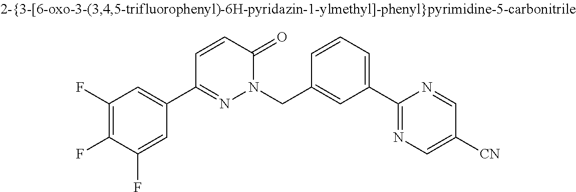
C1=CC(CN2N=C(C3=CC(F)=C(F)C(F)=C3)C=CC2=O)=CC(C2=NC=C([CN])C=N2)=C1
